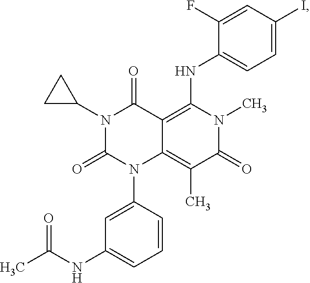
C12=C(NC3=CC=C(I)C=C3F)N(C)C(=O)C(C)=C1N(C1=CC(NC(=O)C)=CC=C1)C(=O)N(C1CC1)C2=O
